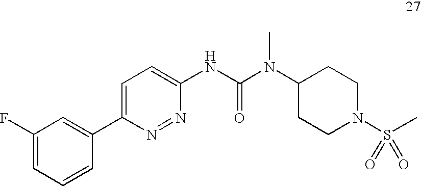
C1(F)=CC=CC(C2=CC=C(NC(N(C3CCN(S(C)(=O)=O)CC3)C)=O)N=N2)=C1
